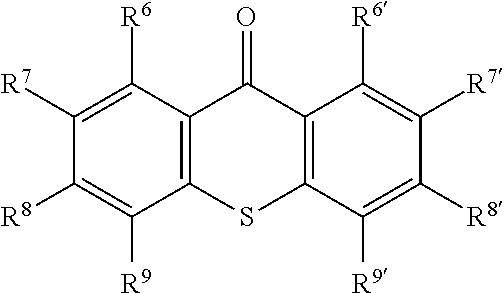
C12=C(C([R6])=C([R7])C([R8])=C1[R9])C(=O)C1=C(S2)C([R9])=C([R8])C([R7])=C1[R6]
